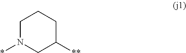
C1N(*)CC([**])CC1
